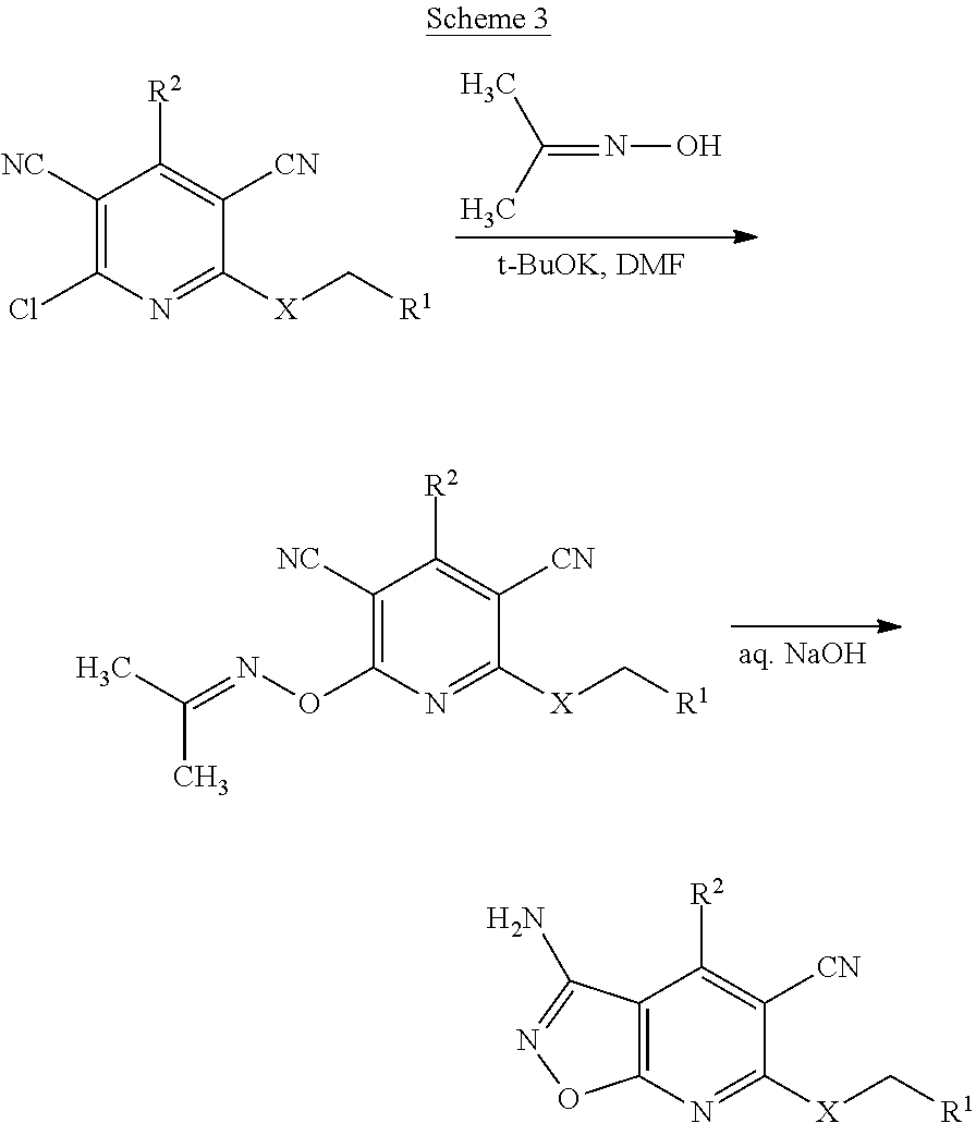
C(=NO)(C)C.C1([NC])=C(Cl)N=C([X]C[R1])C([CN])=C1[R2].C1([NC])=C(ON=C(C)C)N=C([X]C[R1])C([CN])=C1[R2].C12=C(N=C([X]C[R1])C([CN])=C1[R2])ON=C2N
